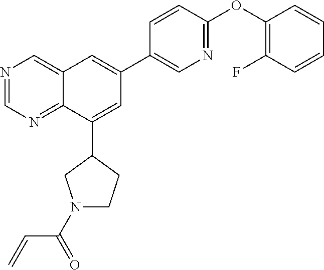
N1=CN=C2C(=C1)C=C(C1=CN=C(OC3=C(F)C=CC=C3)C=C1)C=C2C1CN(C(C=C)=O)CC1
